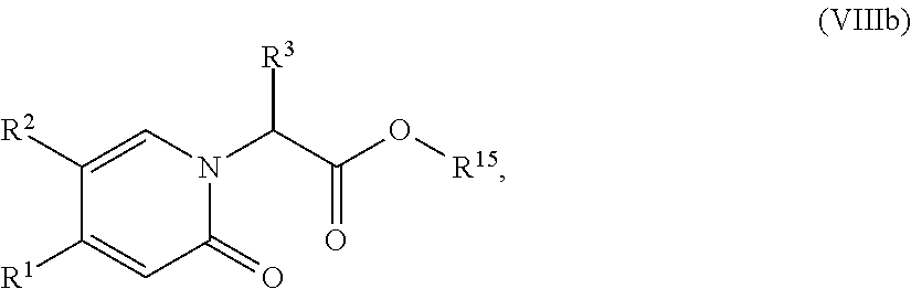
C1([R2])=CN(C(C(O[R15])=O)[R3])C(=O)C=C1[R1]
